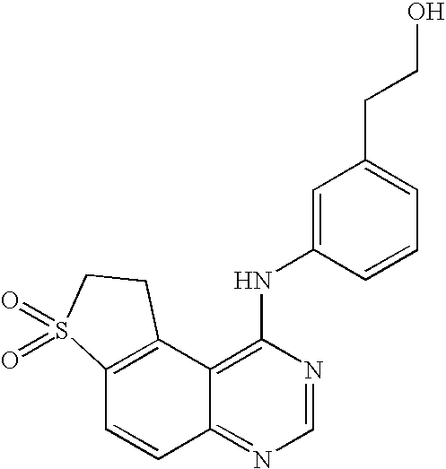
C12=C(C3=C(NC4=CC(CCO)=CC=C4)N=CN=C3C=C1)CCS2(=O)=O
